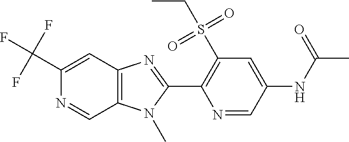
C1(C(F)(F)F)=CC2=C(C=N1)N(C)C(C1=C(S(CC)(=O)=O)C=C(NC(C)=O)C=N1)=N2
